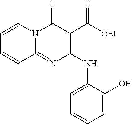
C1(NC2=CC=CC=C2O)=C(C([OEt])=O)C(=O)N2C(=N1)C=CC=C2
